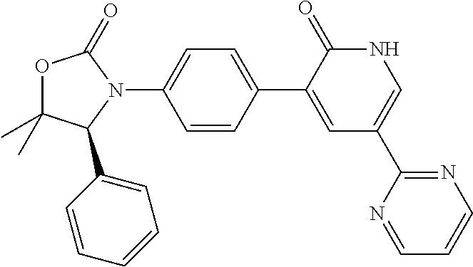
O1C(C)(C)C(C2=CC=CC=C2)N(C2=CC=C(C3=CC(C4=NC=CC=N4)=CNC3=O)C=C2)C1=O
